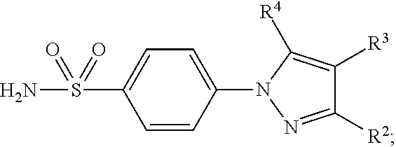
C1=CC(N2N=C([R2])C([R3])=C2[R4])=CC=C1S(N)(=O)=O
